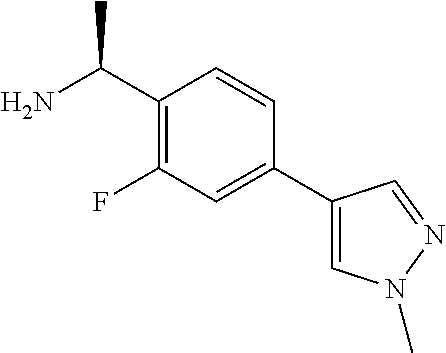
C1(C(N)C)=C(F)C=C(C2=CN(C)N=C2)C=C1
